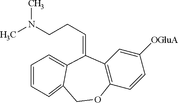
C(CCN(C)C)=C1C2=C(C=CC([OGluA])=C2)OCC2=CC=CC=C21
